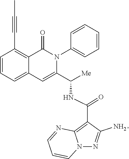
C1=CC=C2C(=C1C#CC)C(=O)N(C1=CC=CC=C1)C(C([Me])NC(C1=C3N(N=C1N)C=CC=N3)=O)=C2
